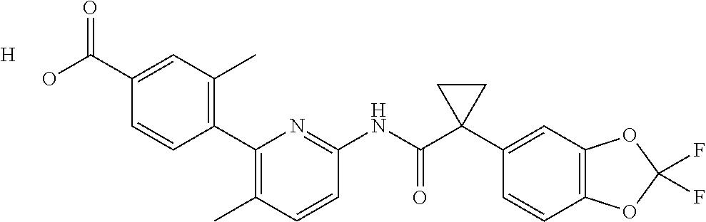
C1(C2=C(C)C=C(C(O)=O)C=C2)=C(C)C=CC(NC(C2(C3=CC4=C(C=C3)OC(F)(F)O4)CC2)=O)=N1.[H]
